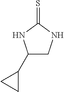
C1(C2CNC(=S)N2)CC1
